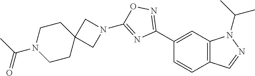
C1(C2=NOC(N3CC4(C3)CCN(C(=O)C)CC4)=N2)=CC2=C(C=C1)C=NN2C(C)C
